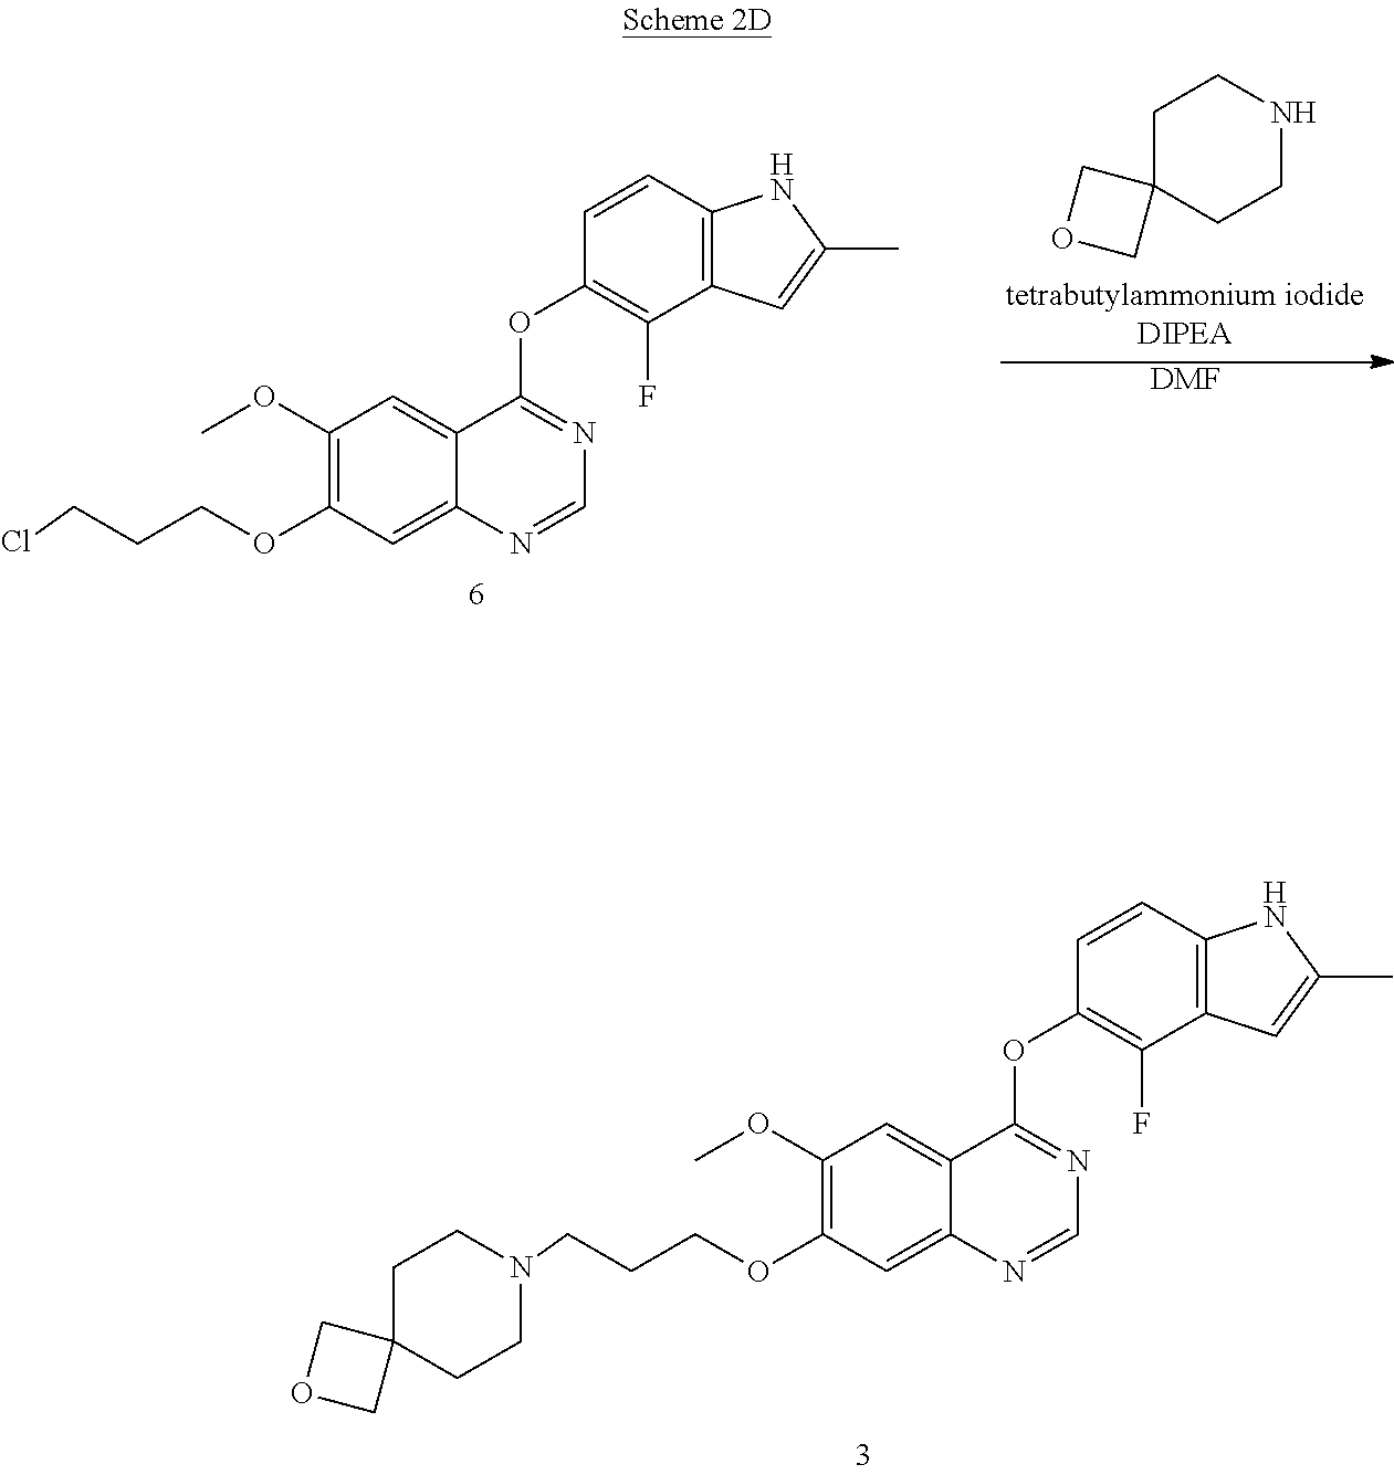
C1(OC)=C(OCCCN2CCC3(CC2)COC3)C=C2C(=C1)C(OC1=C(F)C3=C(C=C1)NC(C)=C3)=NC=N2.C1(OC)=C(OCCCCl)C=C2C(=C1)C(OC1=C(F)C3=C(C=C1)NC(C)=C3)=NC=N2.C1C2(CCNC1)COC2.[DMF]
